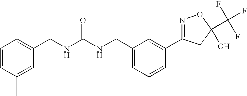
N(C(NCC1=CC=CC(C2=NOC(C(F)(F)F)(O)C2)=C1)=O)CC1=CC=CC(C)=C1
